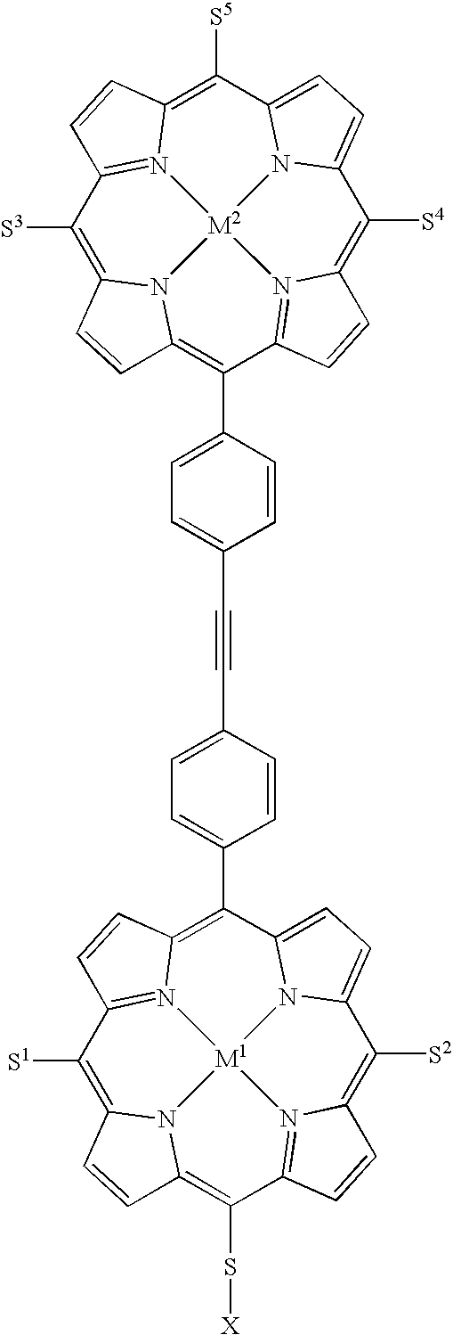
C1([S4])=C2N3=C(C(C4=CC=C(C#CC5=CC=C(C6=C7N8=C(C=C7)C([S1])=C7N9C(=C(S[X])C%10=N%11C(=C([S2])C%12=CC=C6N%12[M1]89%11)C=C%10)C=C7)C=C5)C=C4)=C4N5C(=C([S3])C6=N7C(=C([S5])C8=CC=C1N8[M2]753)C=C6)C=C4)C=C2
